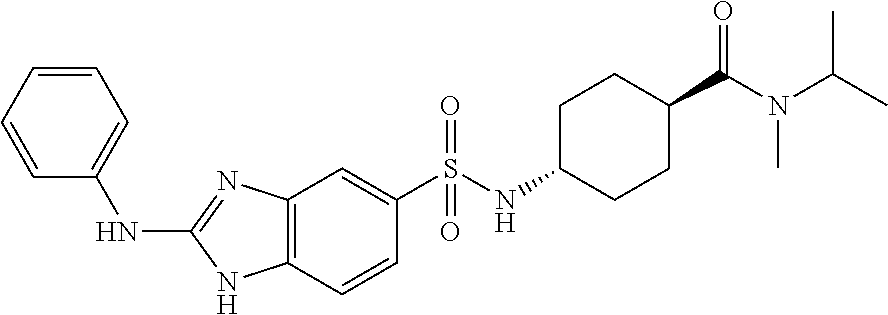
C1(S(NC2CCC(C(=O)N(C(C)C)C)CC2)(=O)=O)=CC2=C(C=C1)NC(NC1=CC=CC=C1)=N2
